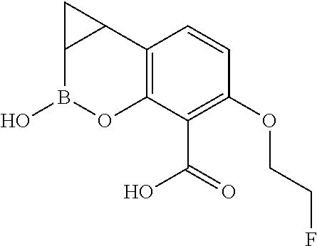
C12=C(C(C(=O)O)=C(OCCF)C=C1)OB(O)C1C2C1
